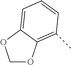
C1OC2=C(C)C=CC=C2O1
